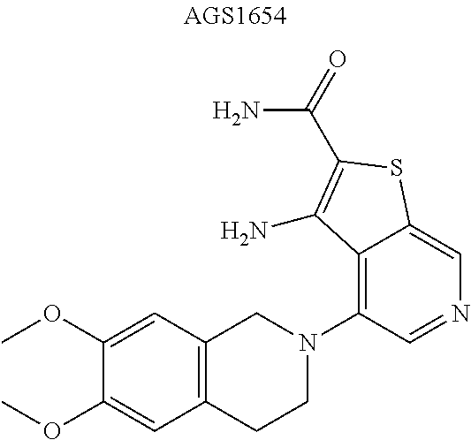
C1(OC)=CC2=C(C=C1OC)CCN(C1=C3C(=CN=C1)SC(C(N)=O)=C3N)C2
